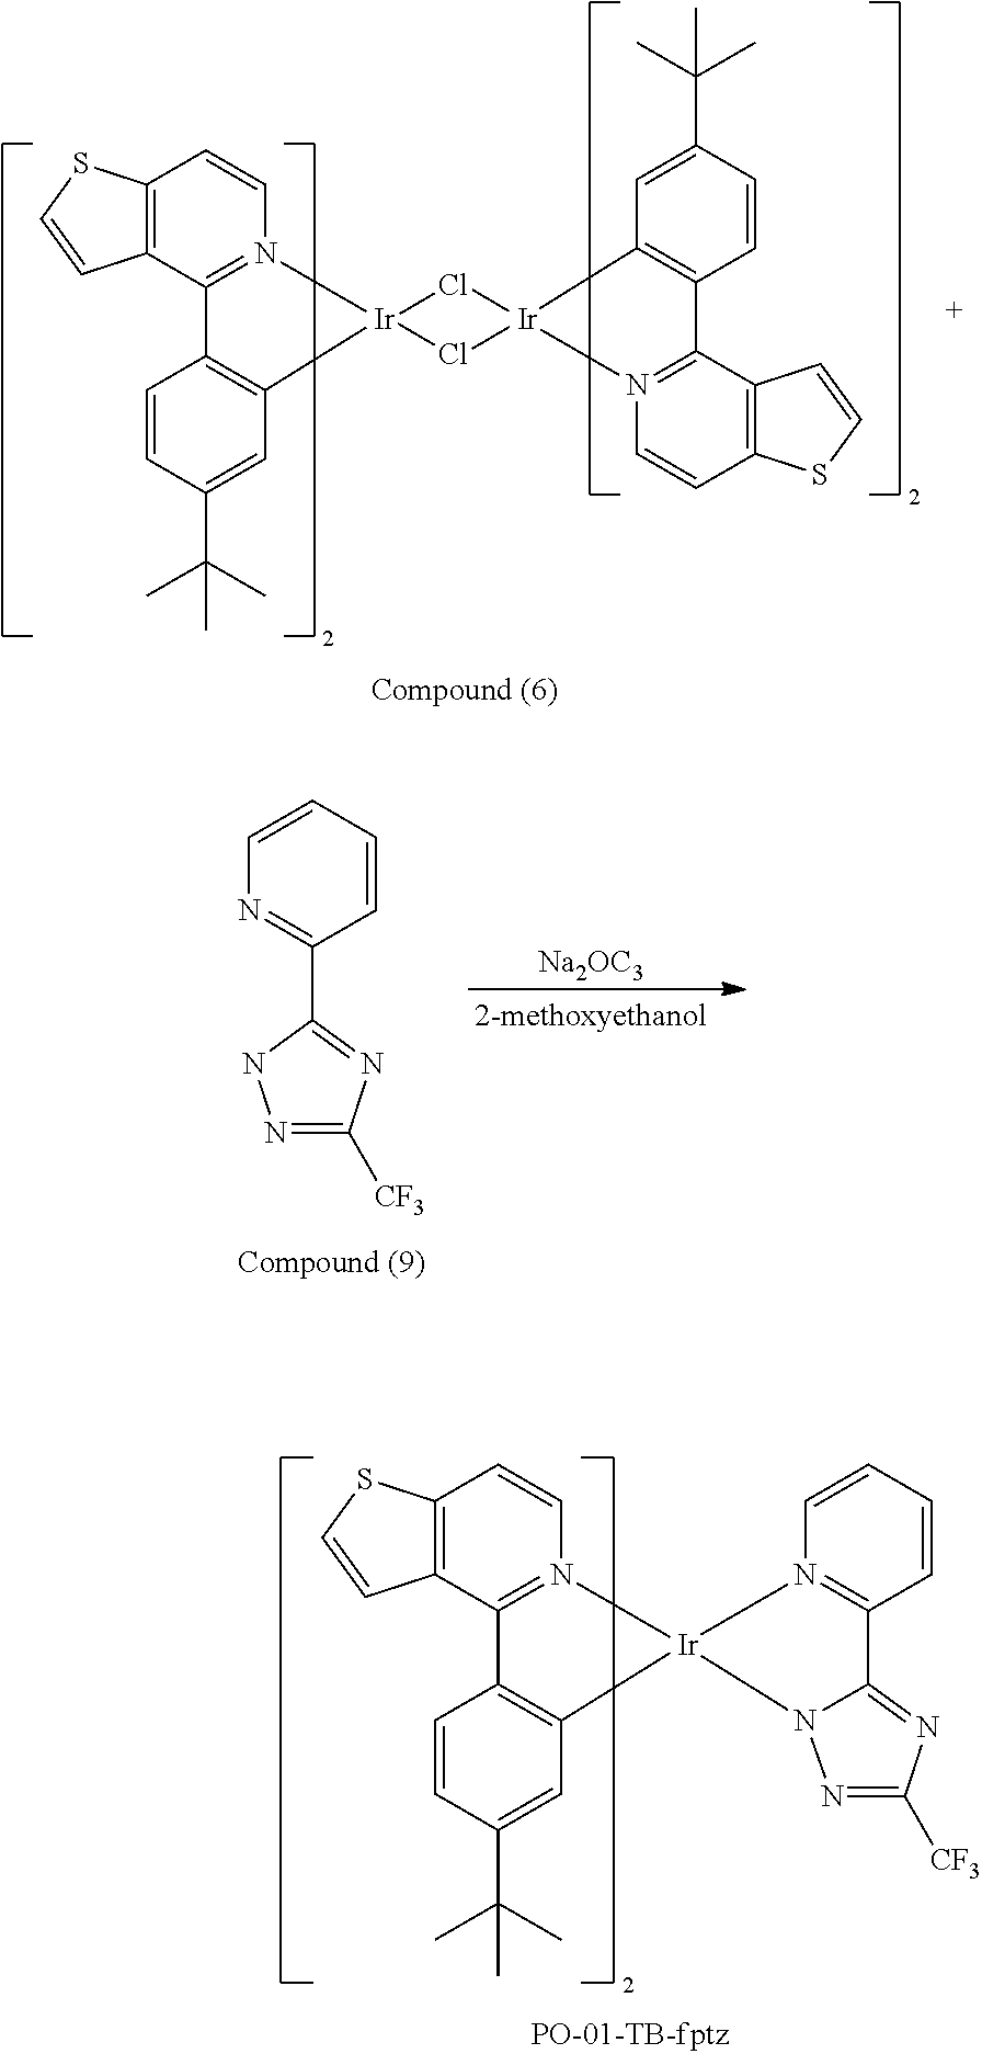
C1=CC(C(C)(C)C)=CC2=C1C1=N(C=CC3=C1C=CS3)[Ir]21Cl[Ir]2(Cl1)C1=C(C=CC(C(C)(C)C)=C1)C1=N2C=CC2=C1C=CS2.C1=CC=CC(C2=NC([CF3])=NN2)=N1.[Na2OC3].C1=CC(C(C)(C)C)=CC2=C1C1=N(C=CC3=C1C=CS3)[Ir]21N2=C(C=CC=C2)C2=NC([CF3])=NN12
